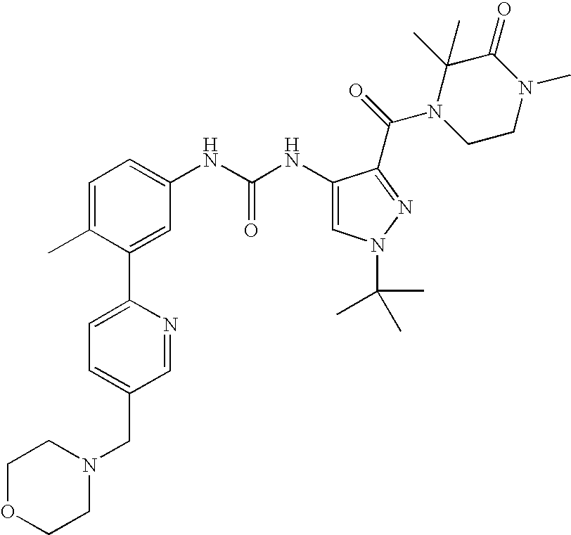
C1=C(C)C(C2=CC=C(CN3CCOCC3)C=N2)=CC(NC(=O)NC2=CN(C(C)(C)C)N=C2C(N2CCN(C)C(=O)C2(C)C)=O)=C1
